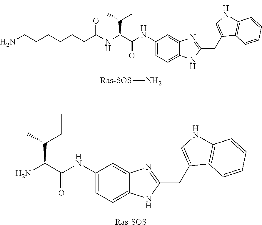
NCCCCCCC(NC(C(NC1=CC=C2C(=C1)N=C(CC1=CNC3=C1C=CC=C3)N2)=O)C(C)CC)=O.[Ras-SOS]N.NC(C(NC1=CC=C2C(=C1)N=C(CC1=CNC3=C1C=CC=C3)N2)=O)C(C)CC.[Ras-SOS]
